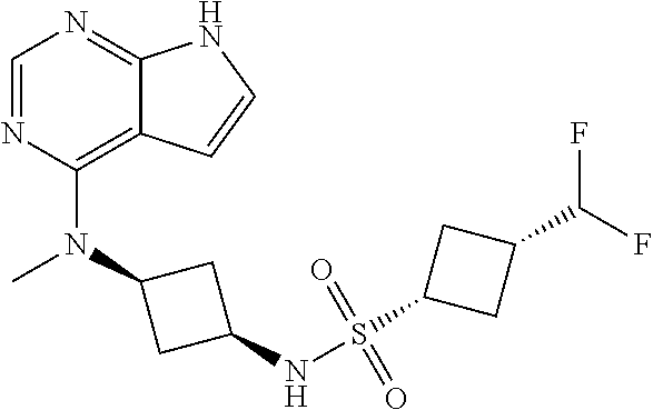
N1=CN=C2C(=C1N(C)C1CC(NS(C3CC(C(F)F)C3)(=O)=O)C1)C=CN2
